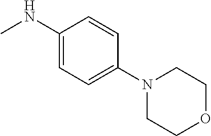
N1(C2=CC=C(NC)C=C2)CCOCC1
